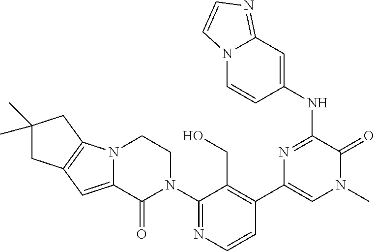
N12C(=CC3=C1CC(C)(C)C3)C(=O)N(C1=NC=CC(C3=CN(C)C(=O)C(NC4=CC5=NC=CN5C=C4)=N3)=C1CO)CC2
